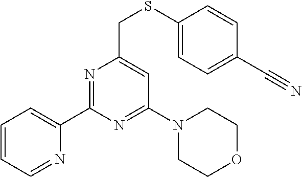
C1(C2=CC=CC=N2)=NC(CSC2=CC=C(C#N)C=C2)=CC(N2CCOCC2)=N1
